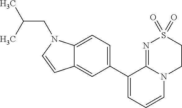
C12=CC=C(C3=CC=CN4C3=NS(=O)(=O)CC4)C=C1C=CN2CC(C)C
